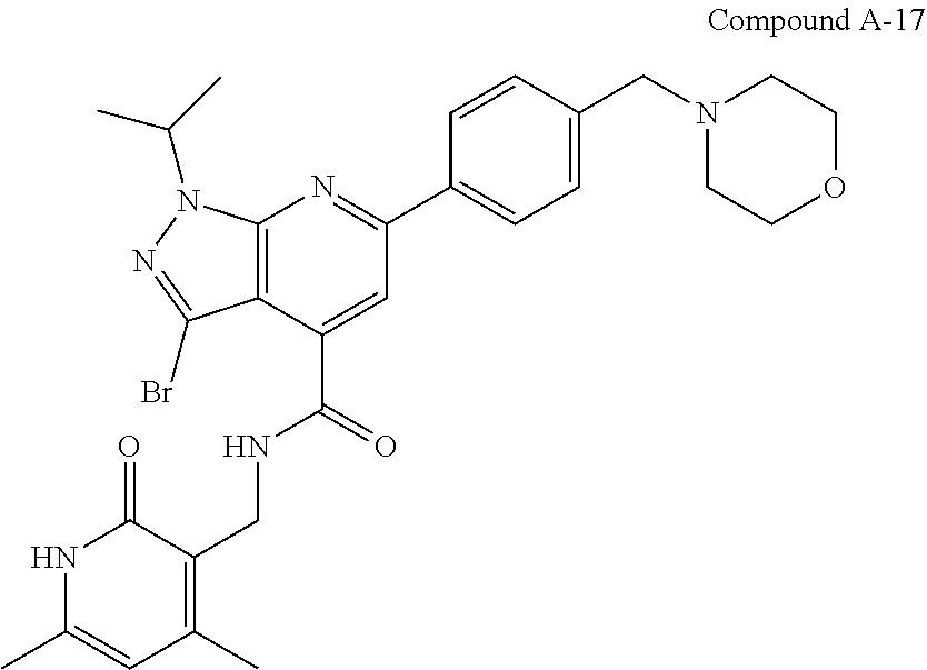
C12=C(C(C(=O)NCC3=C(C)C=C(C)NC3=O)=CC(C3=CC=C(CN4CCOCC4)C=C3)=N1)C(Br)=NN2C(C)C
